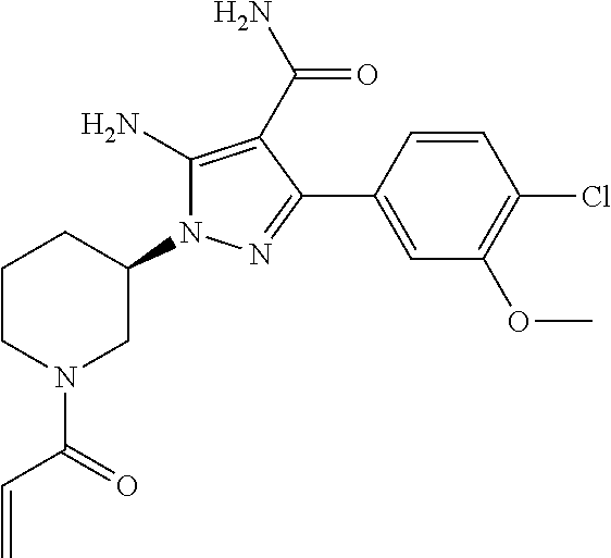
C1=C(C2=NN(C3CCCN(C(C=C)=O)C3)C(N)=C2C(N)=O)C=CC(Cl)=C1OC
